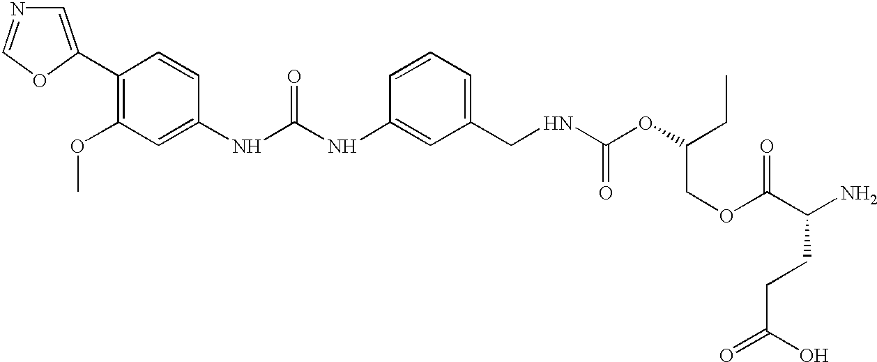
C1=C(C2=C(OC)C=C(NC(NC3=CC(CNC(OC(CC)COC(C(N)CCC(=O)O)=O)=O)=CC=C3)=O)C=C2)OC=N1
